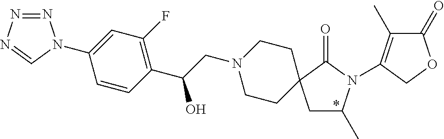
N1=NN=CN1C1=CC(F)=C(C(CN2CCC3(CC2)CC(C)N(C2=C(C)C(=O)OC2)C3=O)O)C=C1
